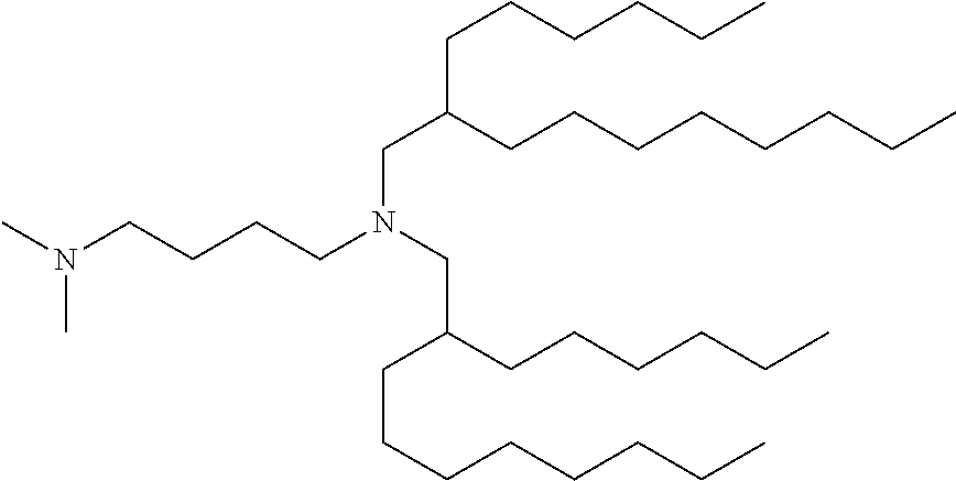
C(C(CCCCCCCC)CCCCCC)N(CCCCN(C)C)CC(CCCCCC)CCCCCCCC
